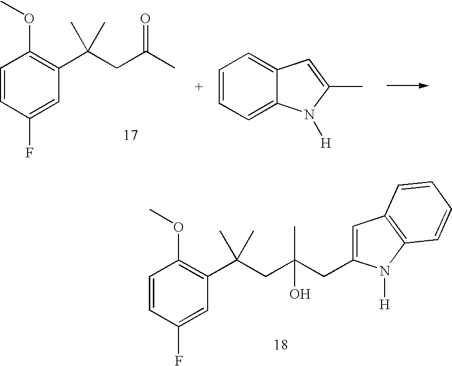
C1=CC(F)=CC(C(C)(CC(C)=O)C)=C1OC.C1=CC=C2C(=C1)C=C(C)N2[H].C1=CC(F)=CC(C(C)(CC(CC2=CC3=C(N2[H])C=CC=C3)(C)O)C)=C1OC
